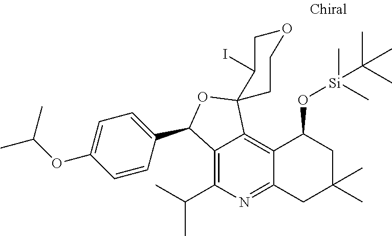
C12=C(C(C)C)N=C3C(=C1C1(OC2C2=CC=C(OC(C)C)C=C2)C(I)COCC1)C(O[Si](C)(C(C)(C)C)C)CC(C)(C)C3
